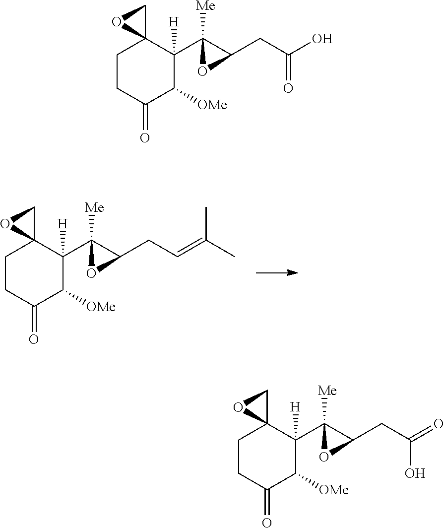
C1CC(=O)C([OMe])C(C2([Me])C(CC=C(C)C)O2)([H])C12CO2.C1CC(=O)C([OMe])C(C2([Me])C(CC(O)=O)O2)([H])C12CO2.C1CC(=O)C([OMe])C(C2([Me])C(CC(=O)O)O2)([H])C12CO2
